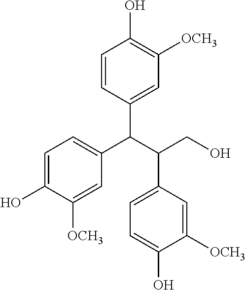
C1=CC(C(C(CO)C2=CC=C(O)C([OCH3])=C2)C2=CC=C(O)C([OCH3])=C2)=CC([OCH3])=C1O
